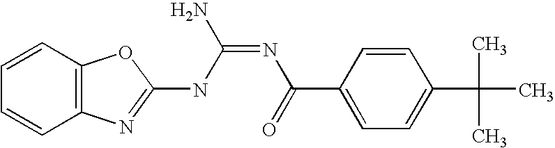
C12=C(N=C(NC(=NC(=O)C3=CC=C(C(C)(C)C)C=C3)N)O1)C=CC=C2
